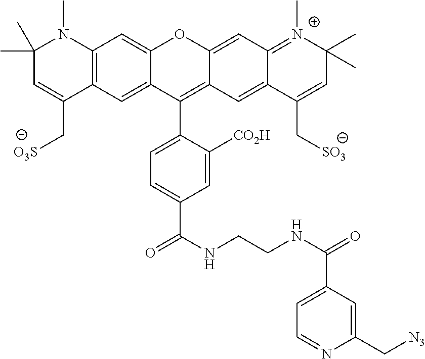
C1(C)(C)C=C(C[O3S])C2=C(N1C)C=C1C(=C2)C(C2=CC=C(C(NCCNC(=O)C3=CC=NC(C[N3])=C3)=O)C=C2[CO2H])=C2C(=CC3=N(C)C(C)(C)C=C(C[SO3])C3=C2)O1
